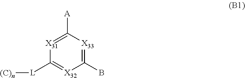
C1([L][(C)n])=[X32]C(B)=[X33]C([A])=[X31]1
